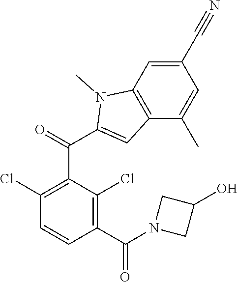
C1(Cl)=C(C(C2=CC3=C(N2C)C=C(C#N)C=C3C)=O)C(Cl)=C(C(=O)N2CC(O)C2)C=C1
